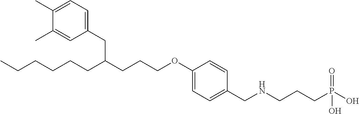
C1(C)=CC=C(CC(CCCOC2=CC=C(CNCCCP(O)(=O)O)C=C2)CCCCCC)C=C1C
